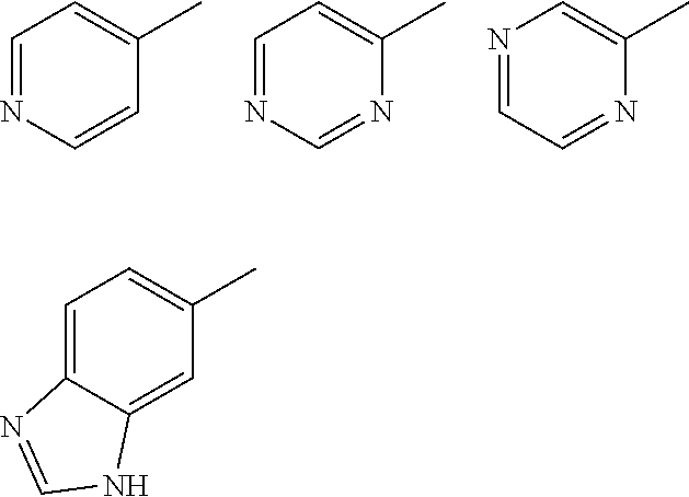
C1=C2C(=CC(C)=C1)NC=N2.C1=NC=NC(C)=C1.N1=CC=NC(C)=C1.C1=NC=CC(C)=C1
